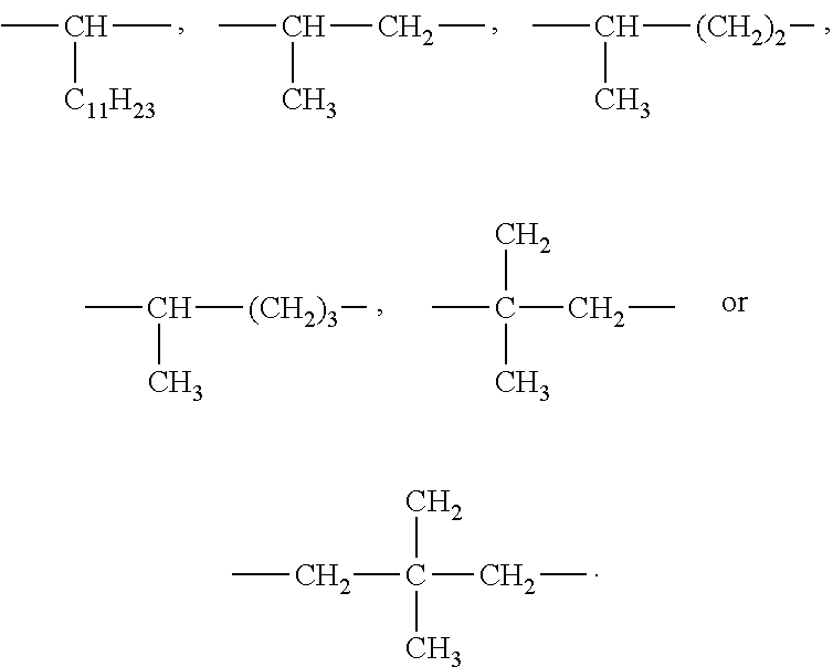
CC(C)[C11H23].CC(CC)C.CC([(CH2)2]C)C.CC([(CH2)3]C)C.CC(CC)(C)C.C(C(CC)(C)C)C
